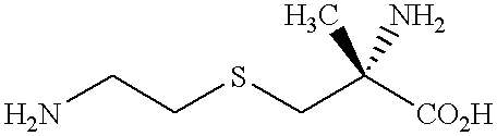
NCCSCC([CO2H])(C)N
